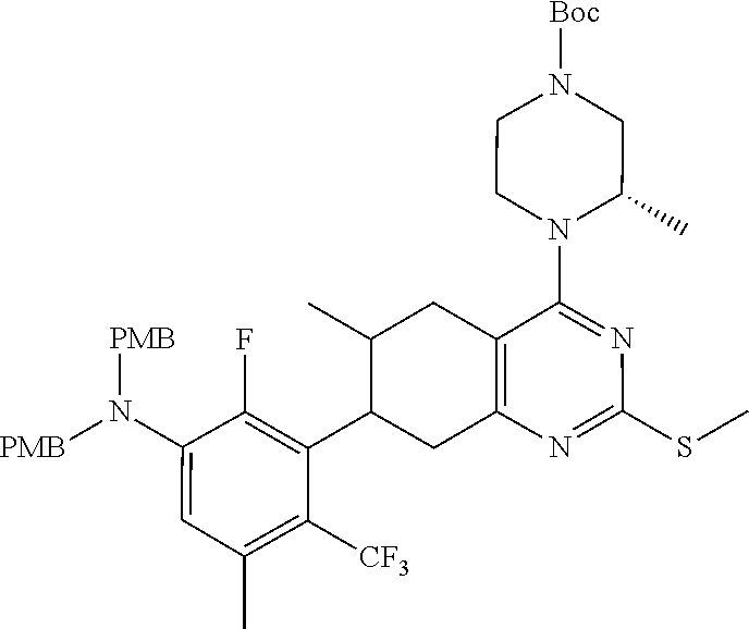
N(C1=CC(C)=C([CF3])C(C2CC3=C(C(N4CCN([Boc])CC4C)=NC(SC)=N3)CC2C)=C1F)([PMB])[PMB]
